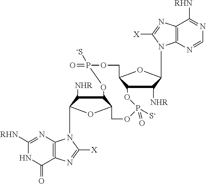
N1=C([RHN])C2=C(N=C1)N(C1C([NHR])C3C(O1)COP(=O)([-S])OC1C([NHR])C(N4C5=C(C(=O)NC([RHN])=N5)N=C4[X])OC1COP([S-])(=O)O3)C([X])=N2
